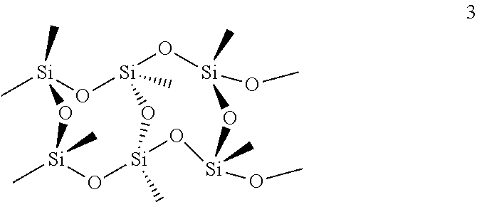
C[Si]1(C)O[Si]2(C)O[Si](C)(OC)O[Si](OC)(C)O[Si](C)(O[Si](C)(C)O1)O2
